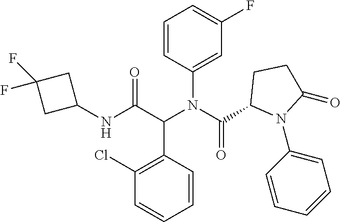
C1(NC(C(N(C(=O)C2N(C3=CC=CC=C3)C(=O)CC2)C2=CC(F)=CC=C2)C2=C(Cl)C=CC=C2)=O)CC(F)(F)C1
